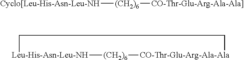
[Cyclo[Leu-His-Asn-Leu-NH][(CH2)6][CO-Thr-Glu-Arg-Ala-Ala]].[Leu-His-Asn-Leu-NH]1[(CH2)6][CO-Thr-Glu-Arg-Ala-Ala]CC1
